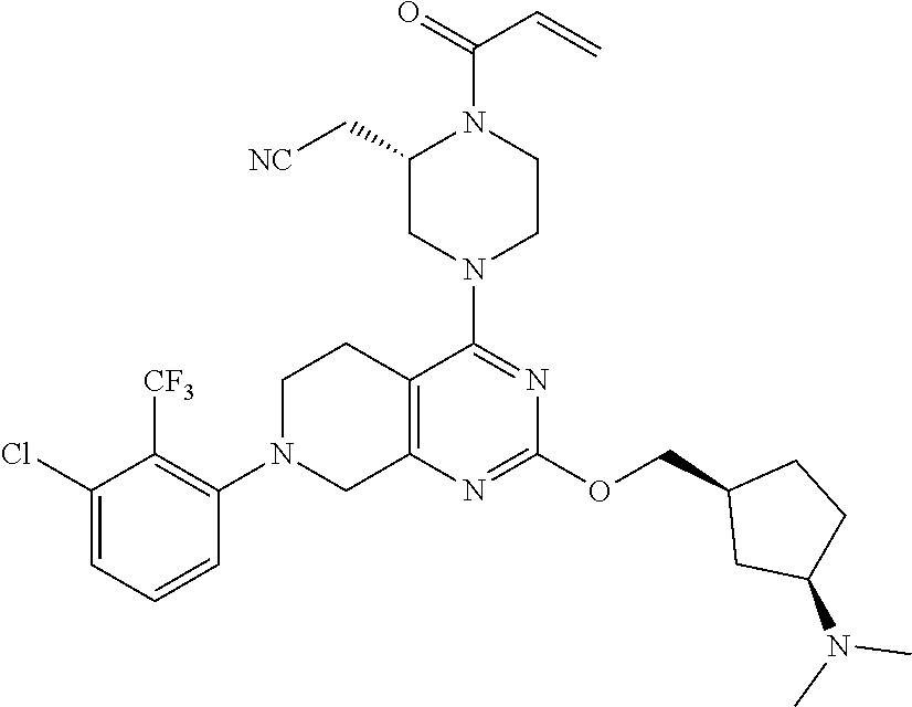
C1(Cl)=CC=CC(N2CC3=C(CC2)C(N2CCN(C(=O)C=C)C(C[NC])C2)=NC(OCC2CC(N(C)C)CC2)=N3)=C1[CF3]
